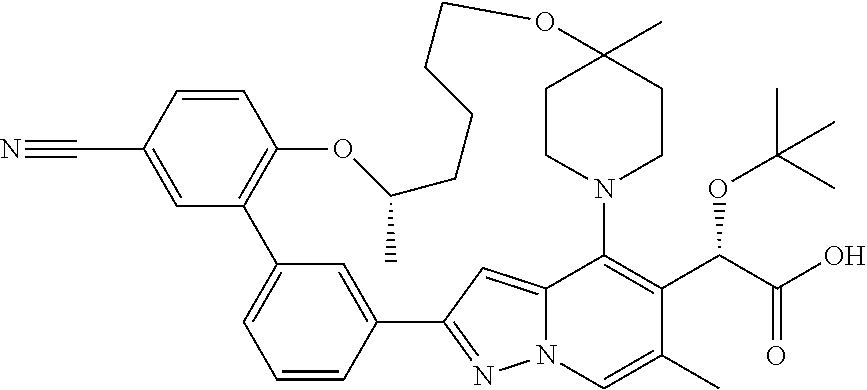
C1=CC(C#N)=CC2=C1OC(C)CCCCOC1(C)CCN(C3=C(C(C(O)=O)OC(C)(C)C)C(C)=CN4N=C(C5=CC2=CC=C5)C=C43)CC1
